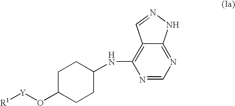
N1=CN=C2C(=C1NC1CCC(O[Y][R1])CC1)C=NN2
